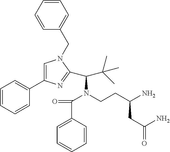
C1=CC=CC(CN2C=C(C3=CC=CC=C3)N=C2C(N(C(C2=CC=CC=C2)=O)CCC(N)CC(=O)N)C(C)(C)C)=C1
